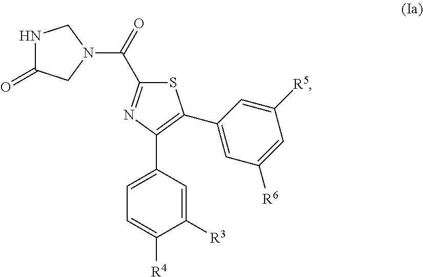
N1C(=O)CN(C(C2=NC(C3=CC=C([R4])C([R3])=C3)=C(C3=CC([R6])=CC([R5])=C3)S2)=O)C1
